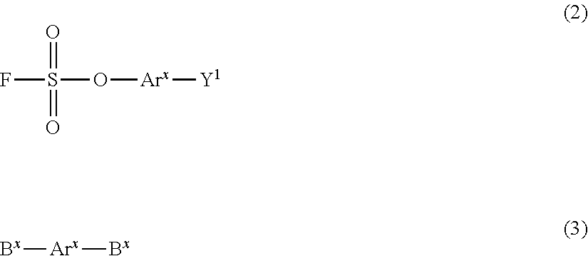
FS(O[Arx][Y1])(=O)=O.[Bx][Arx][Bx]
